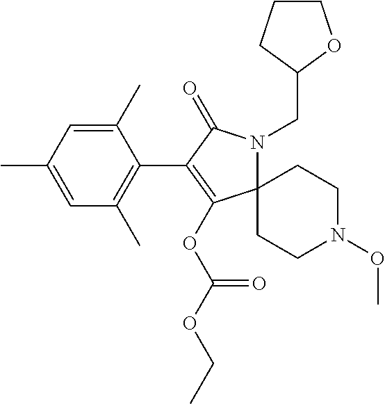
C1(C)=CC(C)=CC(C)=C1C1=C(OC(OCC)=O)C2(N(CC3OCCC3)C1=O)CCN(OC)CC2
